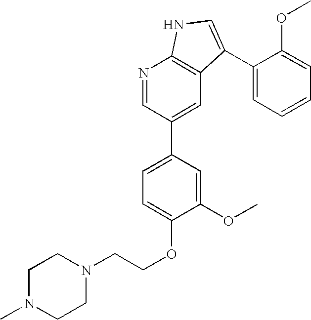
N1=CC(C2=CC=C(OCCN3CCN(C)CC3)C(OC)=C2)=CC2=C1NC=C2C1=CC=CC=C1OC
